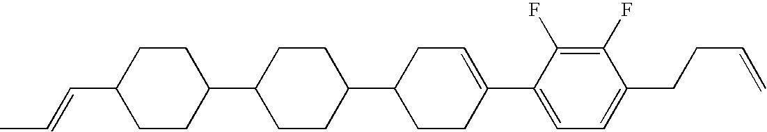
C1(F)=C(F)C(C2=CCC(C3CCC(C4CCC(C=CC)CC4)CC3)CC2)=CC=C1CCC=C
